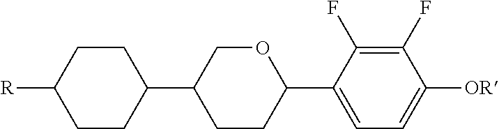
C1(F)=C(F)C(C2OCC(C3CCC([R])CC3)CC2)=CC=C1[OR]
